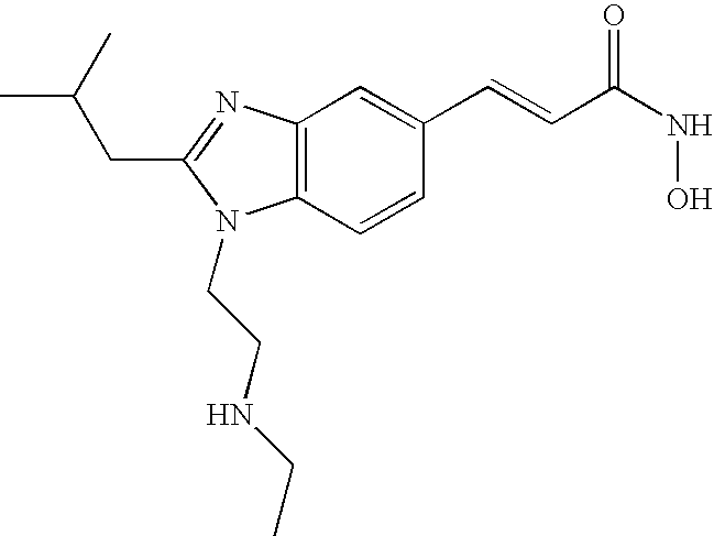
C12=C(C=CC(C=CC(=O)NO)=C1)N(CCNCC)C(CC(C)C)=N2
